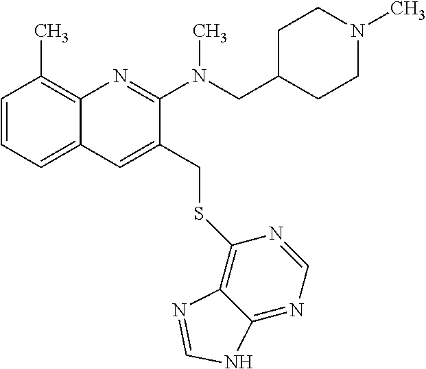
C1=CC=C2C(=C1C)N=C(N(CC1CCN(C)CC1)C)C(CSC1=C3C(=NC=N1)NC=N3)=C2
